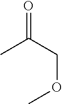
O=C(COC)C
